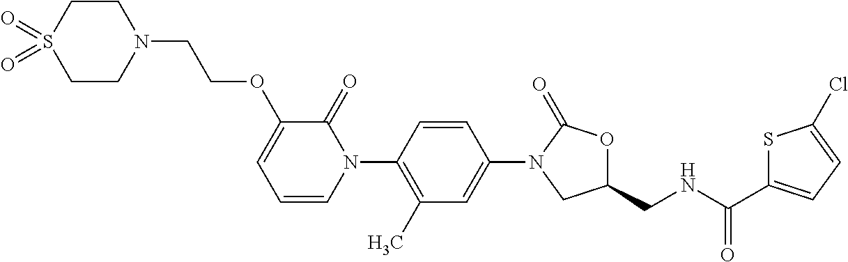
C1=C(N2CC(CNC(C3=CC=C(Cl)S3)=O)OC2=O)C=CC(N2C(=O)C(OCCN3CCS(=O)(=O)CC3)=CC=C2)=C1C
